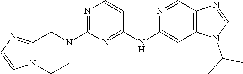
C12=C(C=NC(NC3=NC(N4CC5=NC=CN5CC4)=NC=C3)=C1)N=CN2C(C)C
